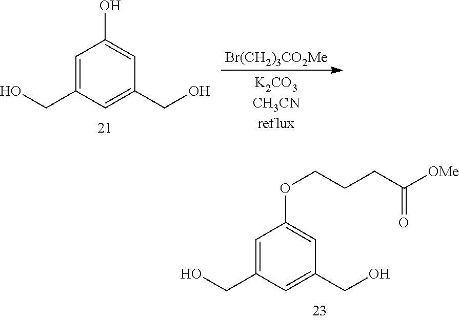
C1=C(CO)C=C(CO)C=C1O.[Br(CH2)3CO2Me].C1=C(CO)C=C(CO)C=C1OCCCC([OMe])=O
